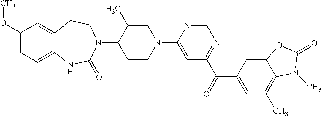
N1(C2=CC(C(=O)C3=CC(C)=C4C(=C3)OC(=O)N4C)=NC=N2)CC(C)C(N2CCC3=CC(OC)=CC=C3NC2=O)CC1
